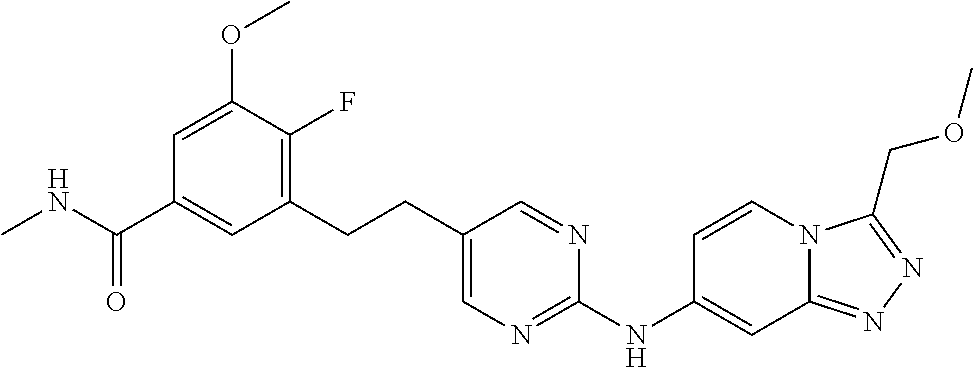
C1(CCC2=CN=C(NC3=CC4=NN=C(COC)N4C=C3)N=C2)=C(F)C(OC)=CC(C(NC)=O)=C1
